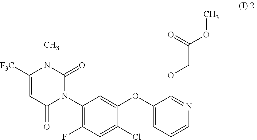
N1(C)C(=O)N(C2=C(F)C=C(Cl)C(OC3=CC=CN=C3OCC(OC)=O)=C2)C(=O)C=C1[F3C]
